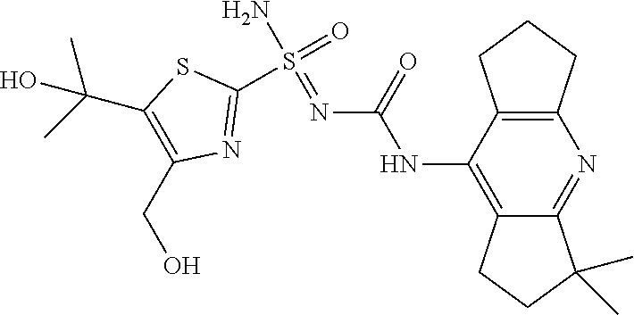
C1(S(=O)(N)=NC(NC2=C3C(=NC4=C2CCC4)C(C)(C)CC3)=O)=NC(CO)=C(C(C)(C)O)S1
